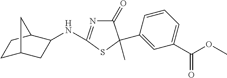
N(C1=NC(=O)C(C2=CC(C(OC)=O)=CC=C2)(C)S1)C1CC2CCC1C2
